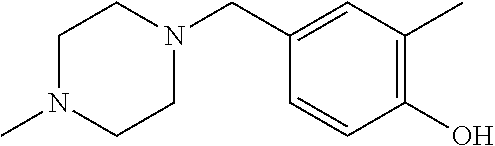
C1N(C)CCN(CC2=CC(C)=C(O)C=C2)C1
